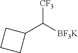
C1(C([CF3])[BF3K])CCC1
